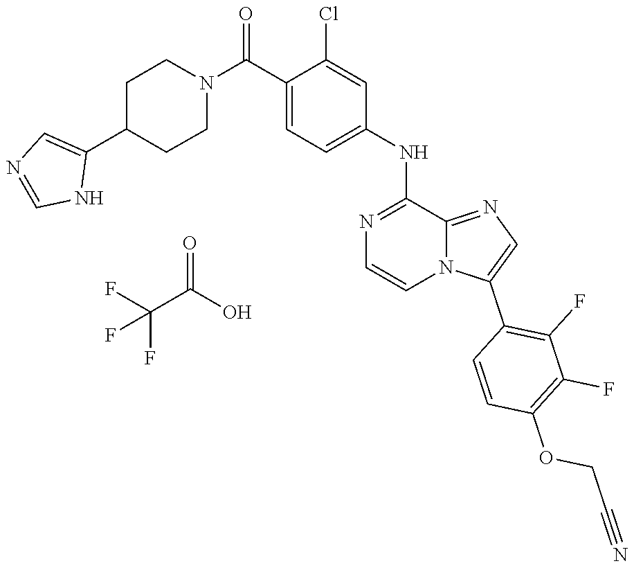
C12=NC=C(C3=C(F)C(F)=C(OCC#N)C=C3)N1C=CN=C2NC1=CC=C(C(N2CCC(C3=CN=CN3)CC2)=O)C(Cl)=C1.FC(C(O)=O)(F)F
